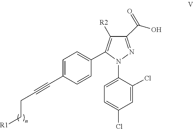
C1=C(N2N=C(C(=O)O)C([R2])=C2C2=CC=C(C#CCC[R1])C=C2)C(Cl)=CC(Cl)=C1
